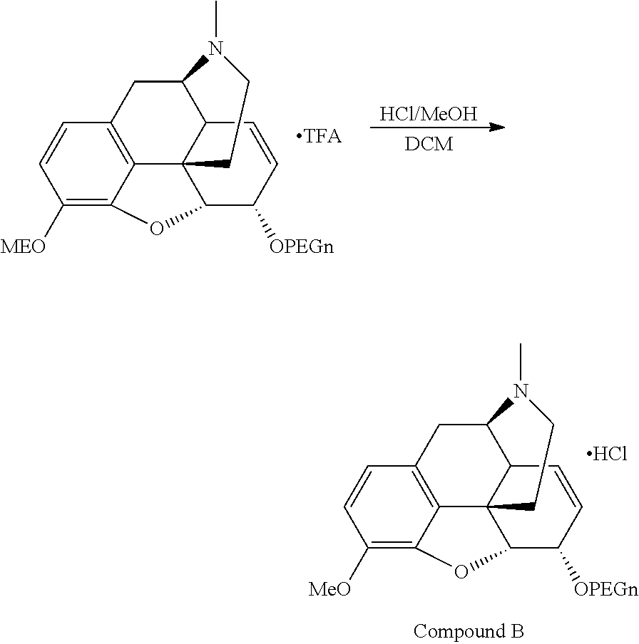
[HCl/MeOH].[DCM].C12=C3C=CC([MEO])=C1OC1C24C(C(C3)N(C)CC4)C=CC1[OPEGn].C12=C3C=CC([MeO])=C1OC1C24C(C(C3)N(C)CC4)C=CC1[OPEGn].Cl
